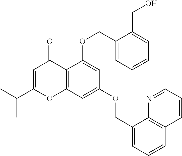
C1=C(C(C)C)OC2=C(C1=O)C(OCC1=CC=CC=C1CO)=CC(OCC1=CC=CC3=C1N=CC=C3)=C2
